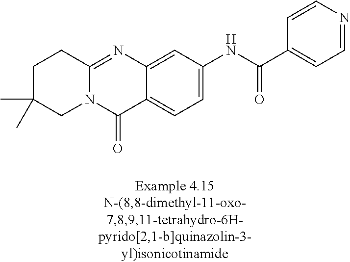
N12C(=NC3=CC(NC(C4=CC=NC=C4)=O)=CC=C3C1=O)CCC(C)(C)C2
